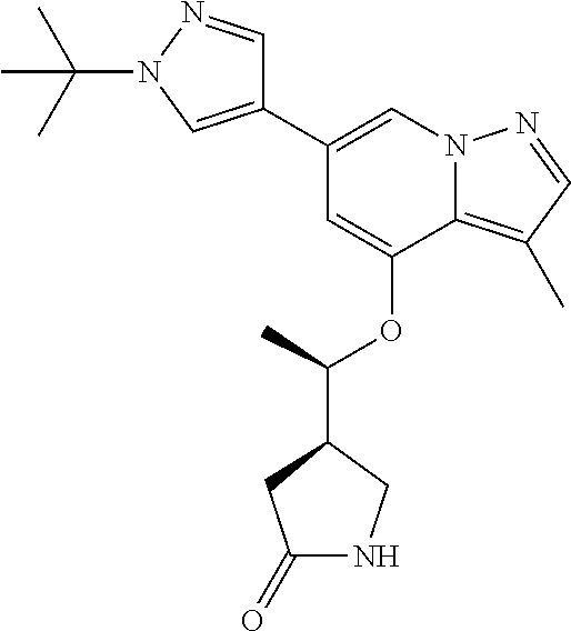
C1=C(OC(C)C2CNC(=O)C2)C2=C(C)C=NN2C=C1C1=CN(C(C)(C)C)N=C1
